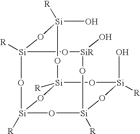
O1[Si](O)([R])O[Si]2([R])O[Si]3([R])O[Si]([R])(O[SiR](O)O2)O[Si](O)([R])O[Si]1([R])O3
